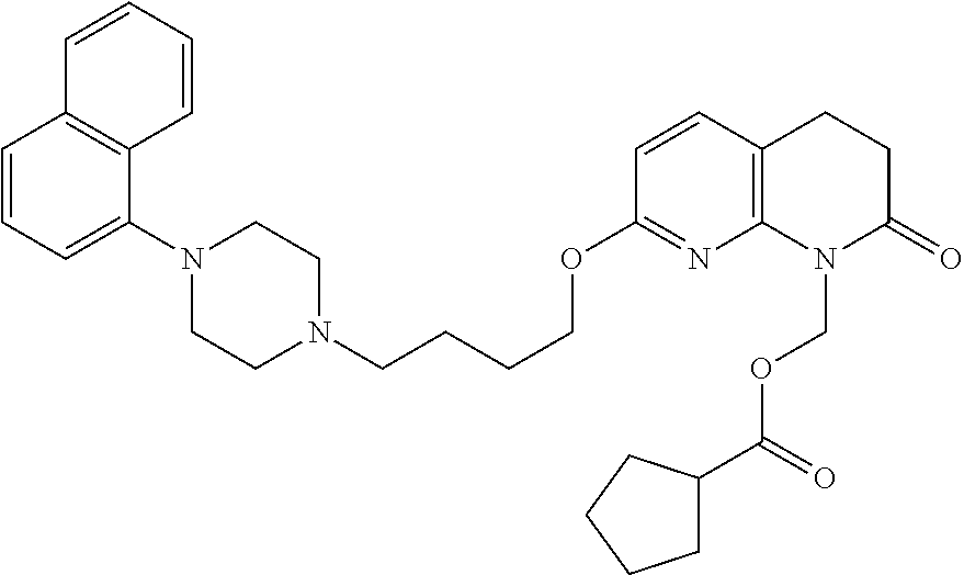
C1=CC=C(N2CCN(CCCCOC3=NC4=C(C=C3)CCC(=O)N4COC(C3CCCC3)=O)CC2)C2=C1C=CC=C2
